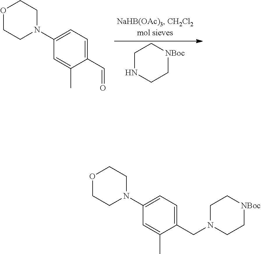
C1NCC[NBoc]C1.O1CCN(C2=CC=C(C=O)C(C)=C2)CC1.O1CCN(C2=CC=C(CN3CC[NBoc]CC3)C(C)=C2)CC1
